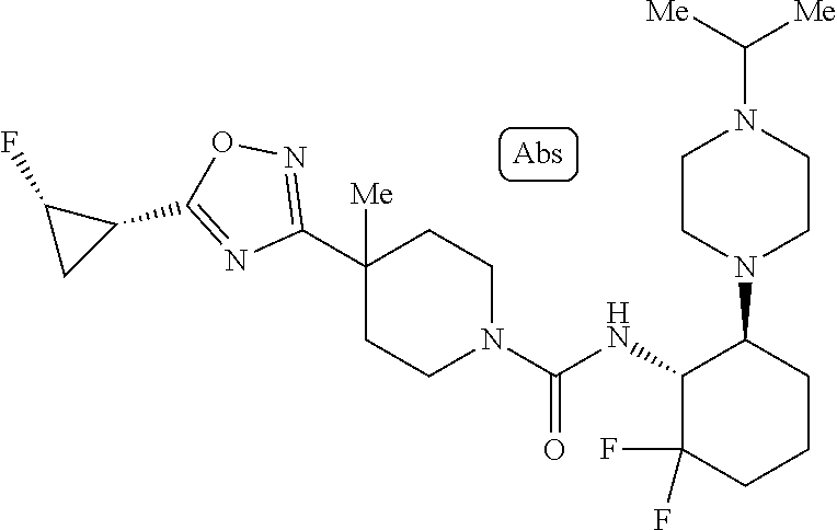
C1(C2=NOC(C3C(F)C3)=N2)([Me])CCN(C(NC2C(F)(F)CCCC2N2CCN(C([Me])[Me])CC2)=O)CC1
